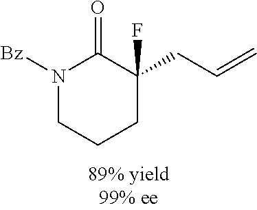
N1([Bz])CCCC(CC=C)(F)C1=O
